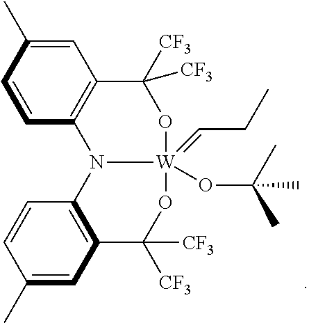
C1=CC2=C(C=C1C)C([CF3])([CF3])O[W]1(OC(C)(C)C)(=CCC)N2C2=C(C([CF3])([CF3])O1)C=C(C)C=C2
